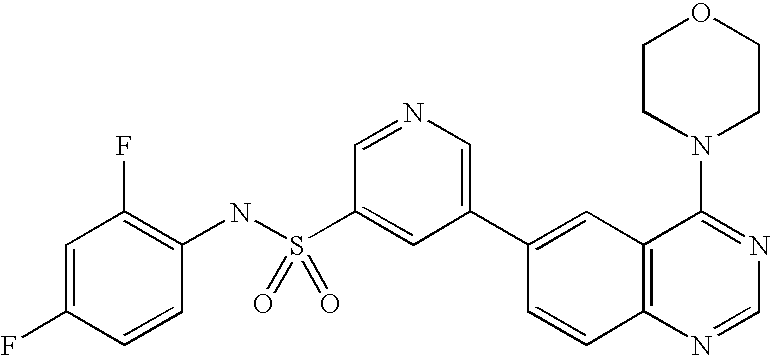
C1=C(F)C=CC(NS(C2=CC(C3=CC4=C(C=C3)N=CN=C4N3CCOCC3)=CN=C2)(=O)=O)=C1F
